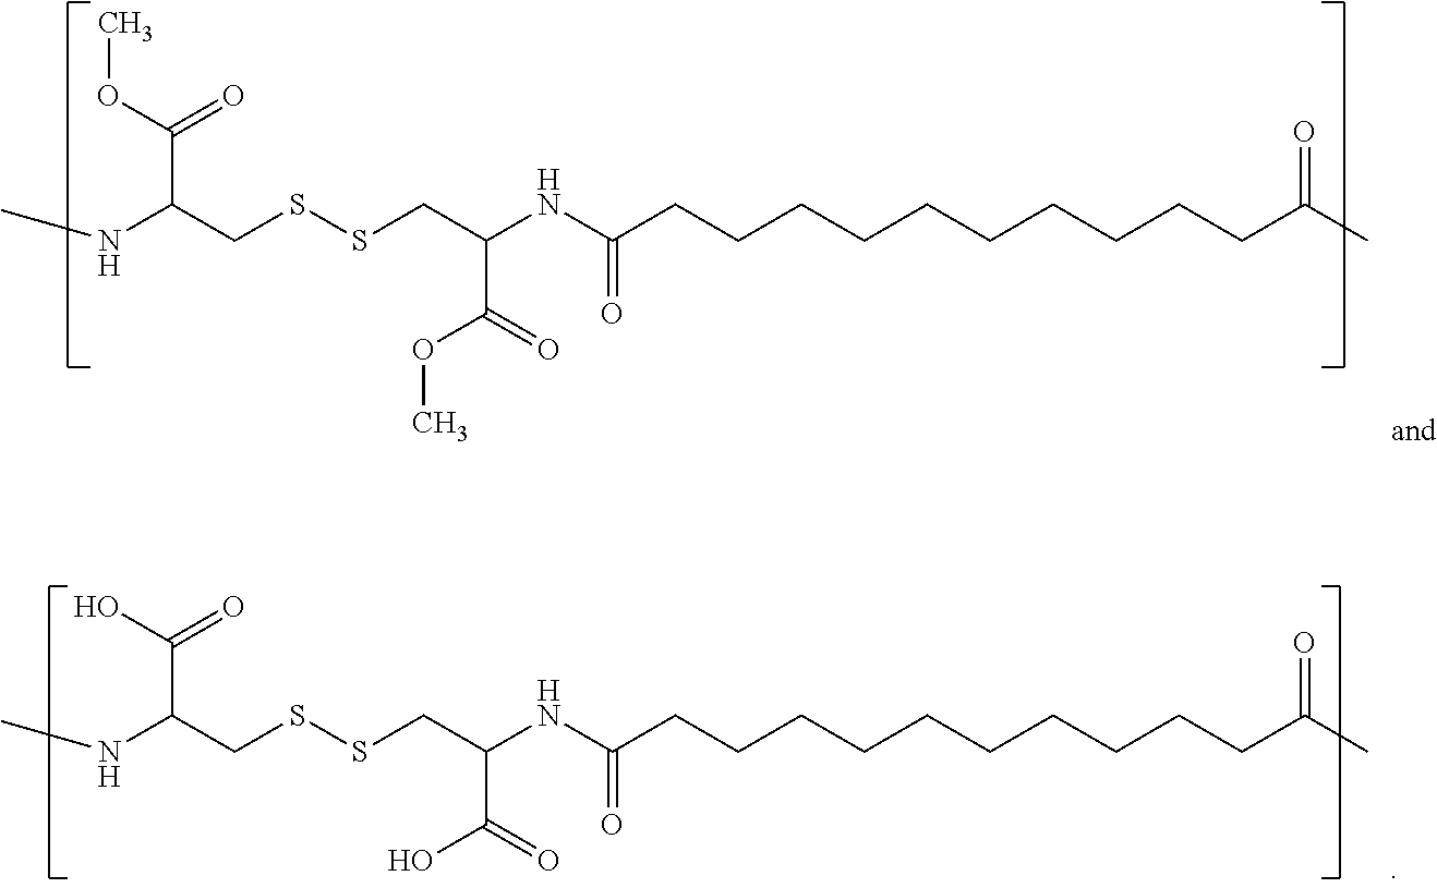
N(C(CSSCC(NC(CCCCCCCCCCC(C)=O)=O)C(OC)=O)C(OC)=O)C.N(C(CSSCC(NC(CCCCCCCCCCC(C)=O)=O)C(O)=O)C(O)=O)C
